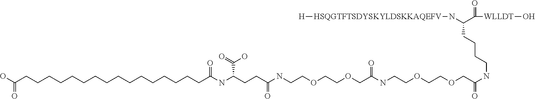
C(CCCCCCCCCCCCCCCCC(NC(CCC(NCCOCCOCC(NCCOCCOCC(NCCCCC(N[HSQGTFTSDYSKYLDSKKAQEFV][H])C(=O)[WLLDT]O)=O)=O)=O)C(O)=O)=O)(O)=O
